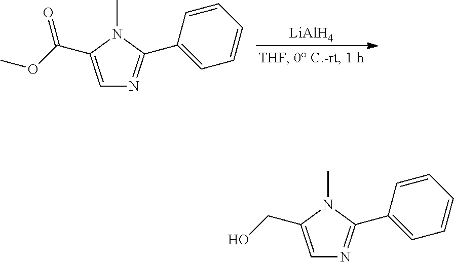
[LiAlH4].C1=C(C(OC)=O)N(C)C(C2=CC=CC=C2)=N1.C1=C(CO)N(C)C(C2=CC=CC=C2)=N1
